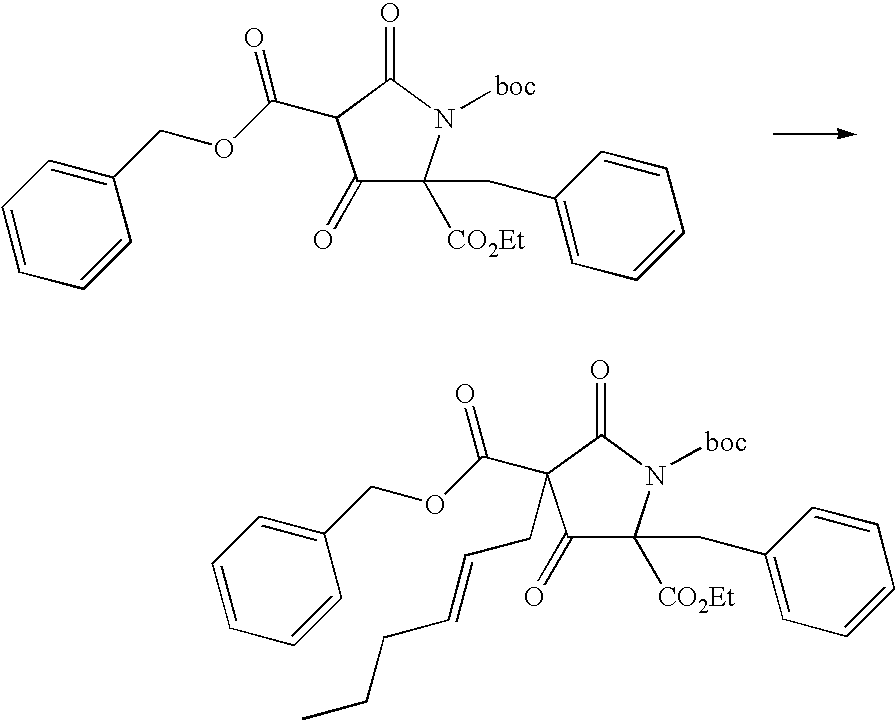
C1(COC(=O)C2C(=O)C(CC3=CC=CC=C3)([CO2Et])N([boc])C2=O)=CC=CC=C1.C1(COC(=O)C2(CC=CCCC)C(=O)C(CC3=CC=CC=C3)([CO2Et])N([boc])C2=O)=CC=CC=C1
